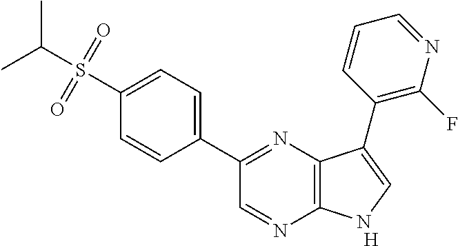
C1(C2=NC3=C(N=C2)NC=C3C2=C(F)N=CC=C2)=CC=C(S(C(C)C)(=O)=O)C=C1.[H]
